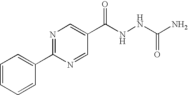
N1=C(C2=CC=CC=C2)N=CC(C(NNC(N)=O)=O)=C1
